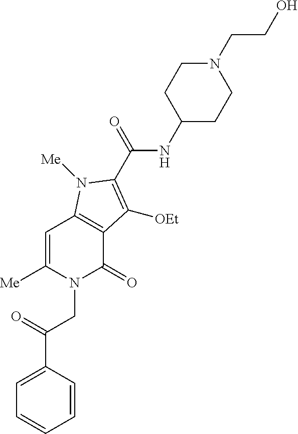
C1=CC(C(=O)CN2C(=O)C3=C(C=C2[Me])N([Me])C(C(=O)NC2CCN(CCO)CC2)=C3[OEt])=CC=C1
